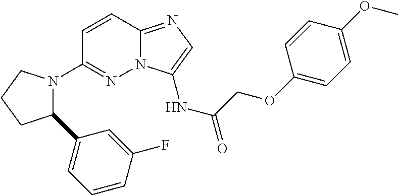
N12C(=NC=C1NC(=O)COC1=CC=C(OC)C=C1)C=CC(N1C(C3=CC=CC(F)=C3)CCC1)=N2
